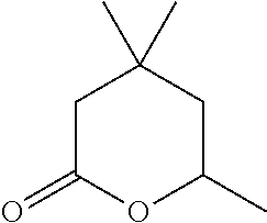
C1C(=O)OC(C)CC1(C)C
